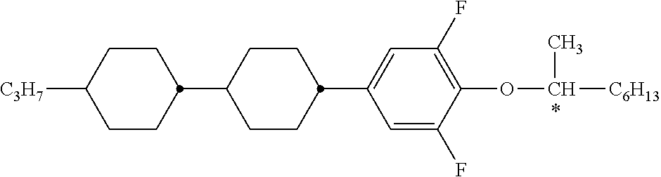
C1CC(C2=CC(F)=C(OC([C6H13])C)C(F)=C2)CCC1C1CCC([C3H7])CC1
